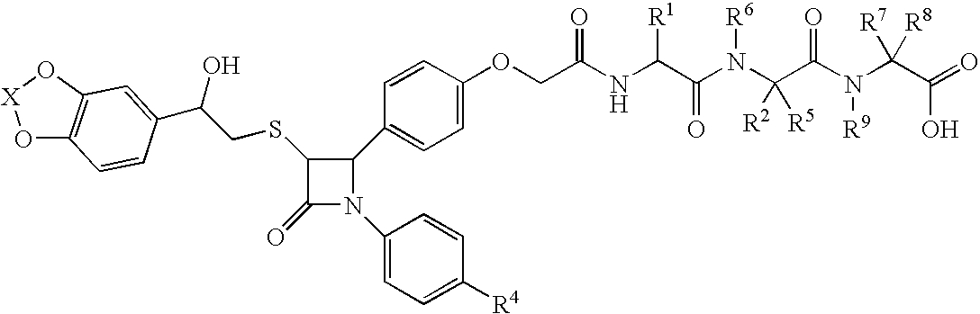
C1(=O)N(C2=CC=C([R4])C=C2)C(C2=CC=C(OCC(NC(C(N(C(C(N(C(C(=O)O)([R7])[R8])[R9])=O)([R2])[R5])[R6])=O)[R1])=O)C=C2)C1SCC(O)C1=CC2=C(O[X]O2)C=C1
